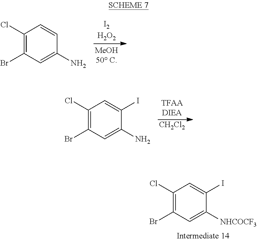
C1(Cl)=C(Br)C=C(N)C=C1.[CH2Cl2].C1(Cl)=C(Br)C=C(N)C(I)=C1.C1(Cl)=C(Br)C=C([NHCOCF3])C(I)=C1
